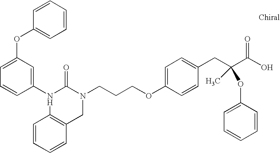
N1(C2=CC(OC3=CC=CC=C3)=CC=C2)C(=O)N(CCCOC2=CC=C(CC(C(O)=O)(OC3=CC=CC=C3)C)C=C2)CC2=C1C=CC=C2
